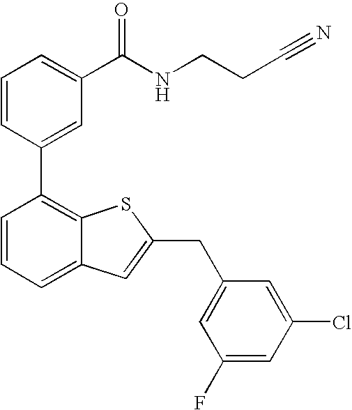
C1=CC(C2=C3C(=CC=C2)C=C(CC2=CC(F)=CC(Cl)=C2)S3)=CC(C(NCCC#N)=O)=C1
